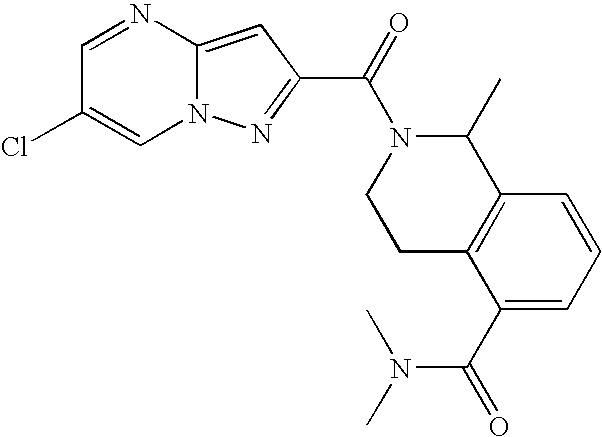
N12C(=CC(C(=O)N3CCC4=C(C3C)C=CC=C4C(N(C)C)=O)=N1)N=CC(Cl)=C2
